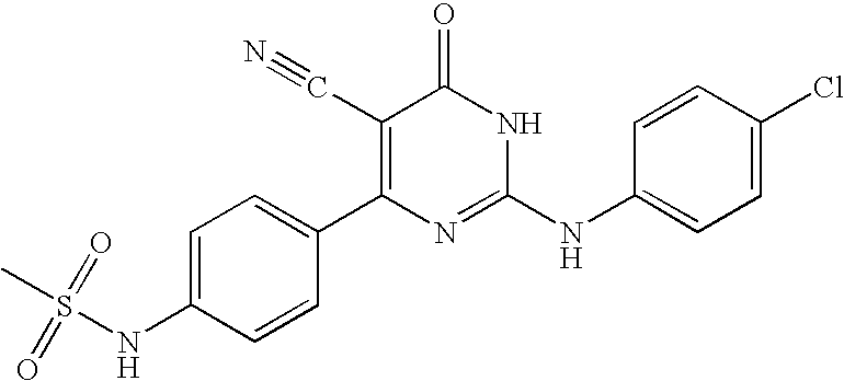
C1=CC(C2=C(C#N)C(=O)NC(NC3=CC=C(Cl)C=C3)=N2)=CC=C1NS(C)(=O)=O
